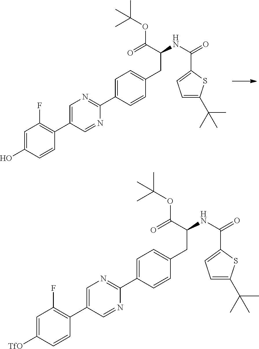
C1=C(O)C=CC(C2=CN=C(C3=CC=C(CC(NC(=O)C4=CC=C(C(C)(C)C)S4)C(=O)OC(C)(C)C)C=C3)N=C2)=C1F.C1=C([TfO])C=CC(C2=CN=C(C3=CC=C(CC(NC(=O)C4=CC=C(C(C)(C)C)S4)C(=O)OC(C)(C)C)C=C3)N=C2)=C1F
